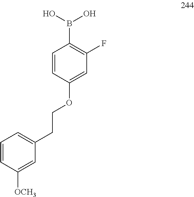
C1=CC(OCCC2=CC=CC([OCH3])=C2)=CC(F)=C1B(O)O
